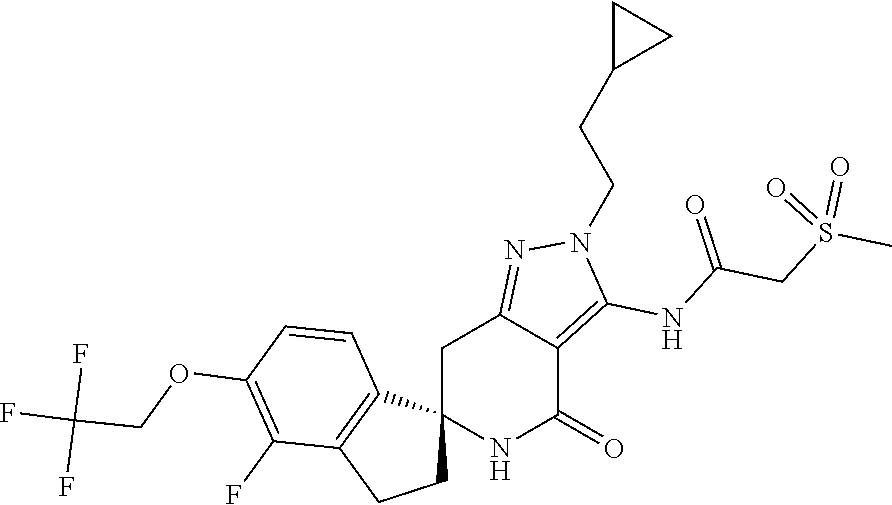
C12(NC(=O)C3=C(NC(CS(C)(=O)=O)=O)N(CCC4CC4)N=C3C1)CCC1=C2C=CC(OCC(F)(F)F)=C1F
